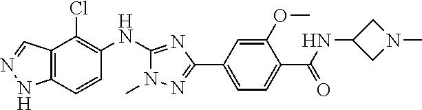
C12=C(C=CC(NC3=NC(C4=CC=C(C(=O)NC5CN(C)C5)C(OC)=C4)=NN3C)=C1Cl)NN=C2
